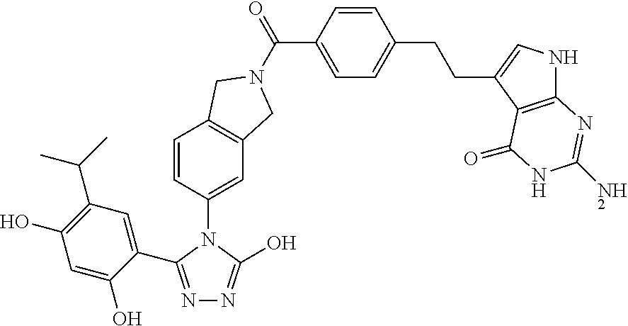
C1=C(C2=NN=C(O)N2C2=CC3=C(C=C2)CN(C(=O)C2=CC=C(CCC4=CNC5=C4C(=O)NC(N)=N5)C=C2)C3)C(O)=CC(O)=C1C(C)C
